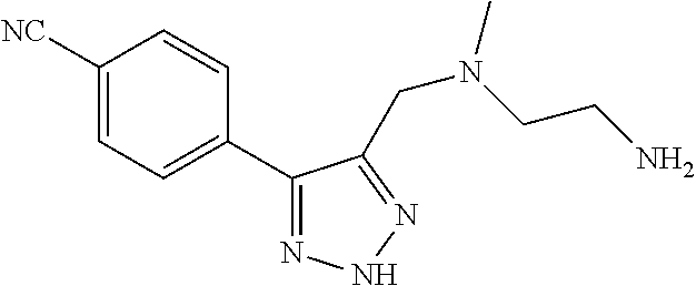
C1([NC])=CC=C(C2=NNN=C2CN(CCN)C)C=C1
